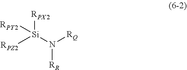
[Si](N([RQ])[RR])([RPZ2])([RPX2])[RPY2]
